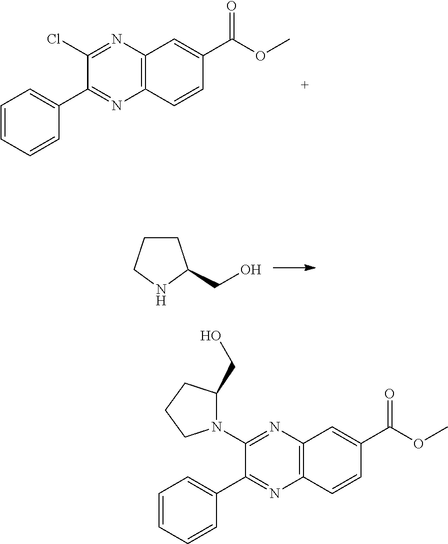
C12=C(C=CC(C(OC)=O)=C1)N=C(C1=CC=CC=C1)C(Cl)=N2.C1CCNC1CO.C12=C(C=CC(C(OC)=O)=C1)N=C(C1=CC=CC=C1)C(N1C(CO)CCC1)=N2
